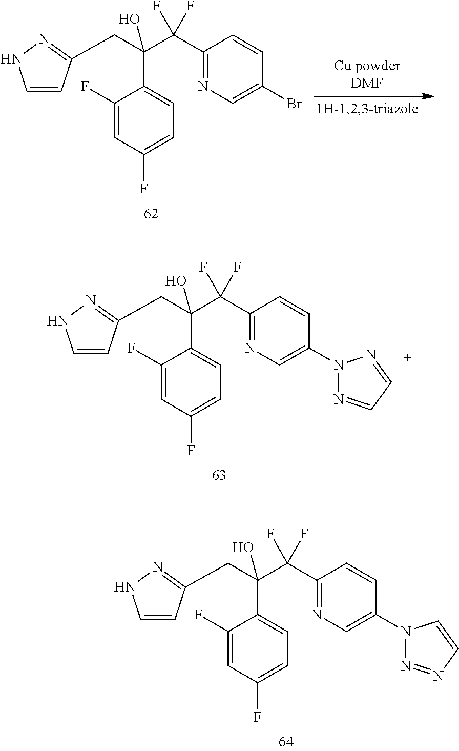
C1(F)=CC(F)=CC=C1C(CC1=NNC=C1)(C(C1=NC=C(Br)C=C1)(F)F)O.C1(F)=CC(F)=CC=C1C(CC1=NNC=C1)(C(C1=NC=C(N2N=CC=N2)C=C1)(F)F)O.C1(F)=CC(F)=CC=C1C(CC1=NNC=C1)(C(C1=NC=C(N2N=NC=C2)C=C1)(F)F)O
